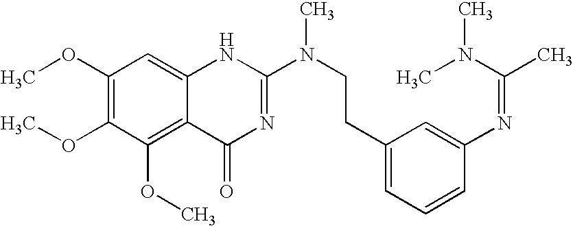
C1(OC)=C(OC)C(OC)=C2C(=C1)NC(N(CCC1=CC=CC(N=C(C)N(C)C)=C1)C)=NC2=O
